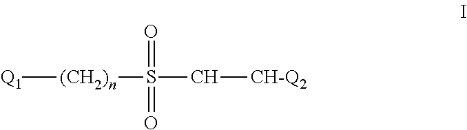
[Q1][(CH2)n]S(C[CH-Q2])(=O)=O
